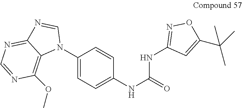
C1(N2C=NC3=NC=NC(OC)=C23)=CC=C(NC(=O)NC2=NOC(C(C)(C)C)=C2)C=C1
